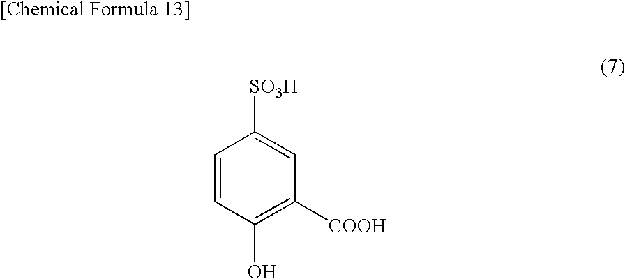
C1=CC(O)=C([COOH])C=C1[SO3H]
